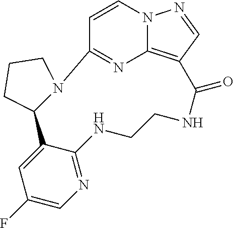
C1=CN2C3=C(C=N2)C(=O)NCCNC2=NC=C(F)C=C2C2N(C1=N3)CCC2
